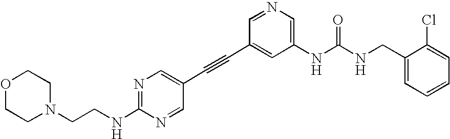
O1CCN(CCNC2=NC=C(C#CC3=CC(NC(NCC4=CC=CC=C4Cl)=O)=CN=C3)C=N2)CC1
